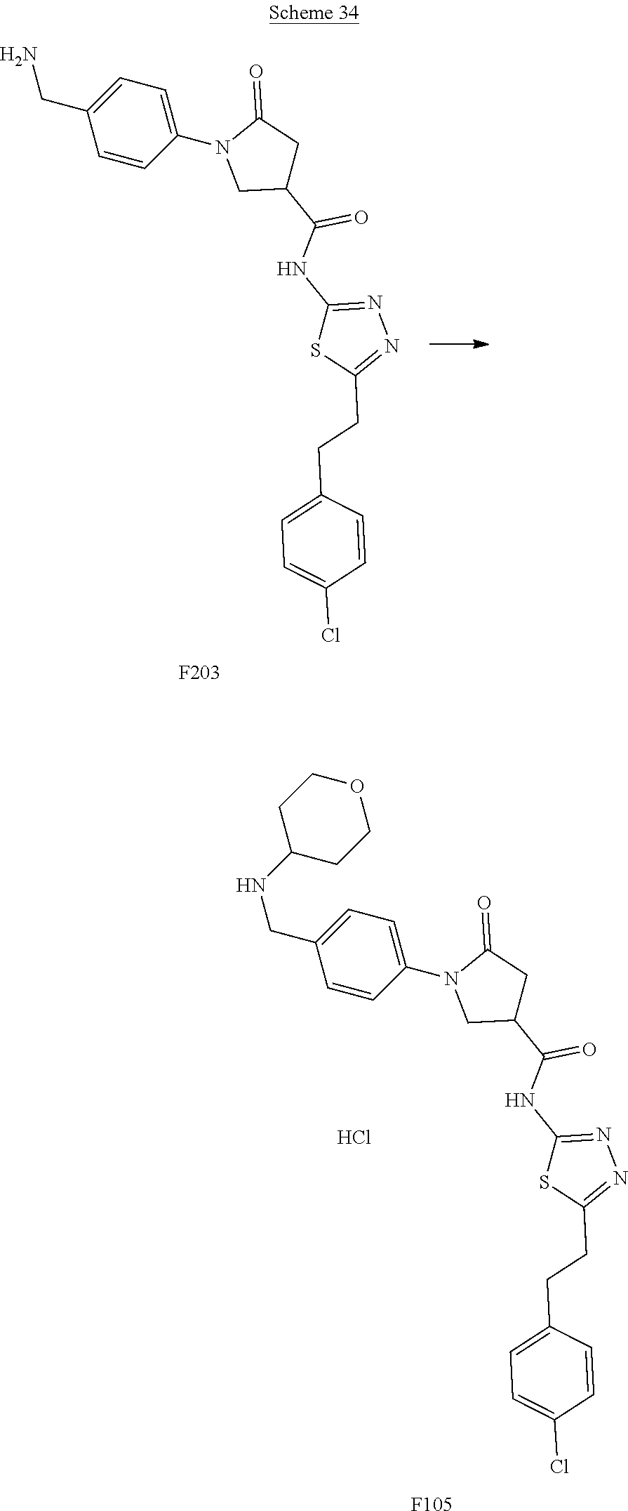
C1=CC(N2CC(C(NC3=NN=C(CCC4=CC=C(Cl)C=C4)S3)=O)CC2=O)=CC=C1CN.[F203].C1=CC(N2CC(C(NC3=NN=C(CCC4=CC=C(Cl)C=C4)S3)=O)CC2=O)=CC=C1CNC1CCOCC1.[F105].Cl
